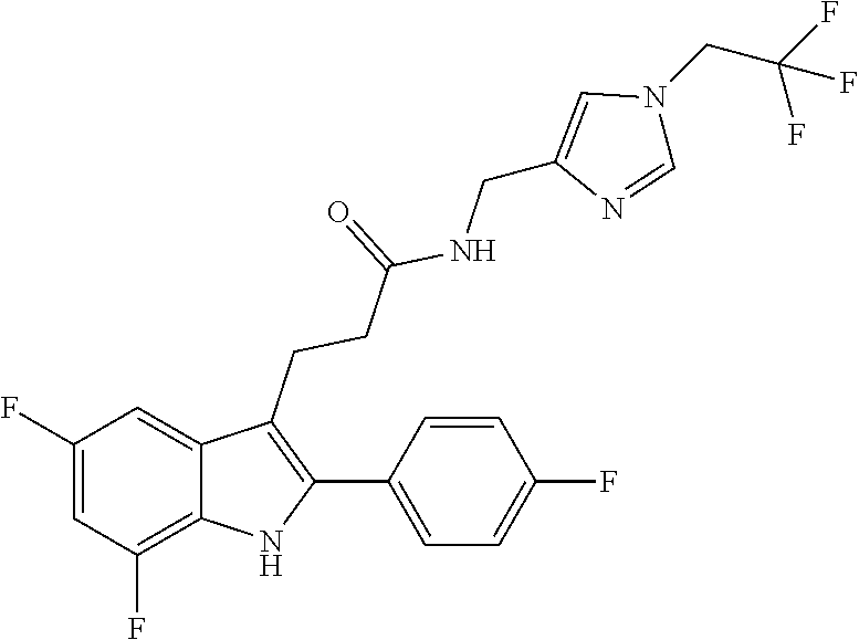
C(NC(CCC1=C(C2=CC=C(F)C=C2)NC2=C(F)C=C(F)C=C12)=O)C1=CN(CC(F)(F)F)C=N1
